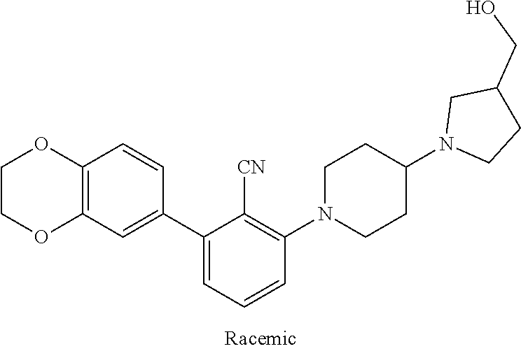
C1COC2=C(O1)C=CC(C1=CC=CC(N3CCC(N4CCC(CO)C4)CC3)=C1[CN])=C2
